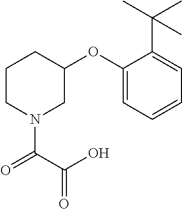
C1CCN(C(C(O)=O)=O)CC1OC1=CC=CC=C1C(C)(C)C
